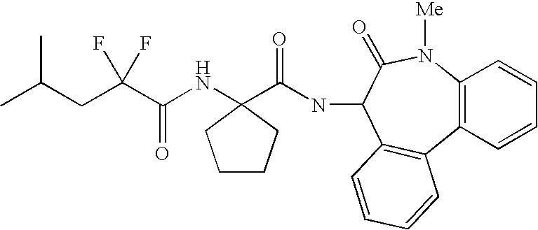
C12=C(N([Me])C(=O)C(NC(=O)C3(NC(C(CC(C)C)(F)F)=O)CCCC3)C3=C1C=CC=C3)C=CC=C2
